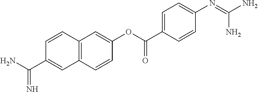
C1=C(OC(C2=CC=C(N=C(N)N)C=C2)=O)C=CC2=C1C=CC(C(N)=N)=C2
